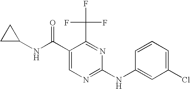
C1(C(NC2CC2)=O)=CN=C(NC2=CC(Cl)=CC=C2)N=C1C(F)(F)F
